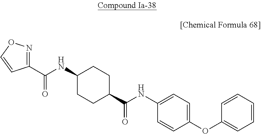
C1(C(NC2CCC(C(NC3=CC=C(OC4=CC=CC=C4)C=C3)=O)CC2)=O)=NOC=C1
